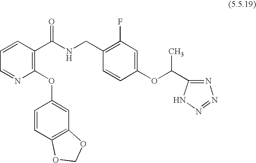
C1(OC2=CC3=C(C=C2)OCO3)=C(C(NCC2=C(F)C=C(OC(C)C3=NN=NN3)C=C2)=O)C=CC=N1
